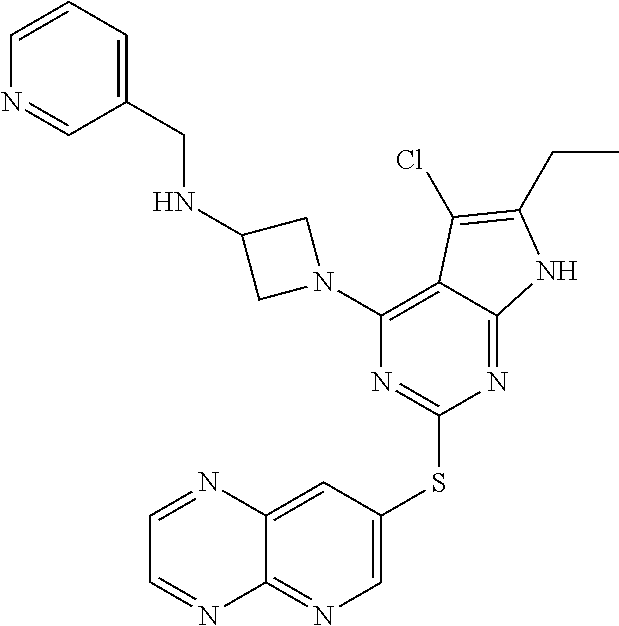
C1=C(SC2=NC(N3CC(NCC4=CC=CN=C4)C3)=C3C(=N2)NC(CC)=C3Cl)C=C2C(=N1)N=CC=N2
